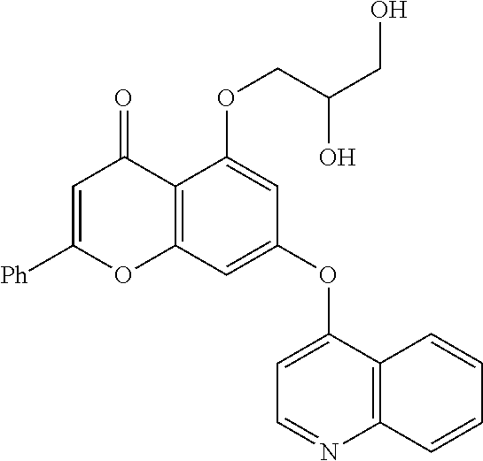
C1=C([Ph])OC2=C(C1=O)C(OCC(CO)O)=CC(OC1=CC=NC3=C1C=CC=C3)=C2
